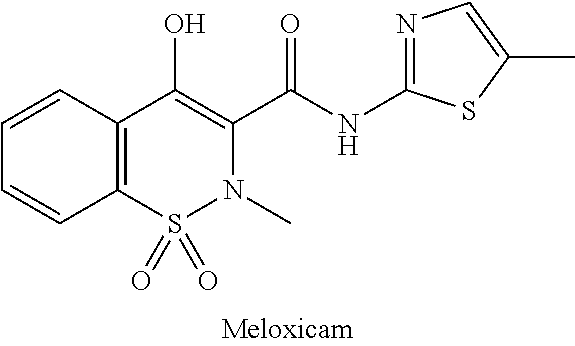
C1=CC2=C(C=C1)S(=O)(=O)N(C)C(C(=O)NC1=NC=C(C)S1)=C2O
